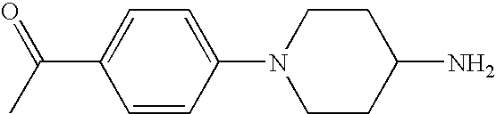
O=C(C)C1=CC=C(N2CCC(N)CC2)C=C1
